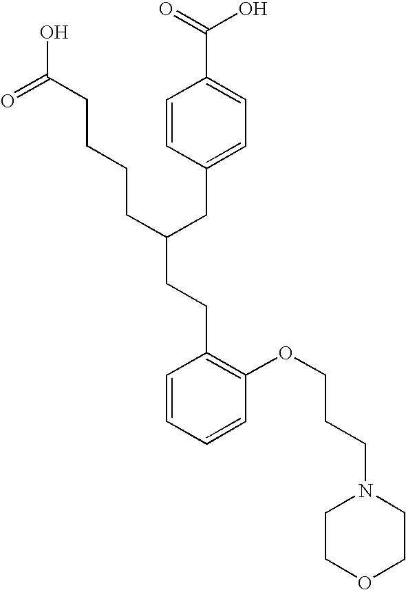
C(C(CC1=CC=C(C(=O)O)C=C1)CCCCC(O)=O)CC1=C(OCCCN2CCOCC2)C=CC=C1
